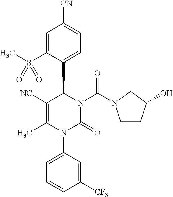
C1([NC])=C(C)N(C2=CC=CC([CF3])=C2)C(=O)N(C(=O)N2CCC(O)C2)C1C1=CC=C([CN])C=C1S(C)(=O)=O
